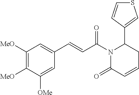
C1([MeO])=C([MeO])C([OMe])=CC(C=CC(N2C(=O)C=CCC2C2=CSC=C2)=O)=C1
